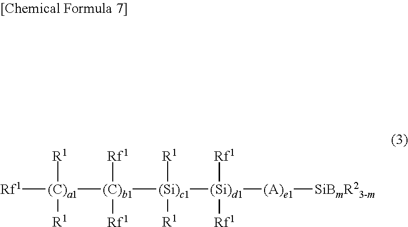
[Rf1][(C)a1]([R1])([R1])[(C)b1]([(Si)c1]([R1])([R1])[(Si)d1]([Rf1])([Rf1])[(A)e1][SiBmR23-m])([Rf1])[Rf1]
